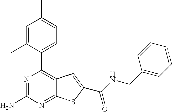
N1=C(N)N=C2C(=C1C1=CC=C(C)C=C1C)C=C(C(NCC1=CC=CC=C1)=O)S2
